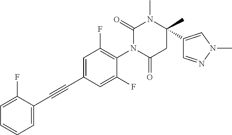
C1=C(C#CC2=CC=CC=C2F)C=C(F)C(N2C(=O)CC(C3=CN(C)N=C3)(C)N(C)C2=O)=C1F
